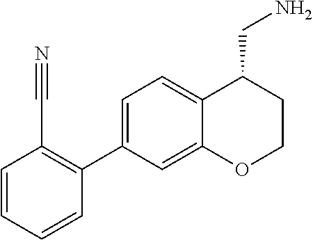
C1(C2=CC=C3C(=C2)OCCC3CN)=C(C#N)C=CC=C1
